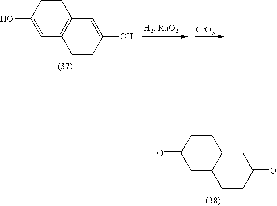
[CrO3].C1=CC(O)=CC2=C1C=C(O)C=C2.C1CC(=O)CC2C1CC(=O)CC2
